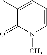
C1=CC=C(C)C(=O)N1C
